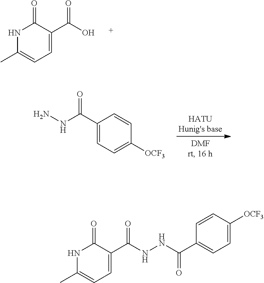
N1C(C)=CC=C(C(O)=O)C1=O.C1(C(NN)=O)=CC=C([OCF3])C=C1.N1C(C)=CC=C(C(NNC(C2=CC=C([OCF3])C=C2)=O)=O)C1=O
